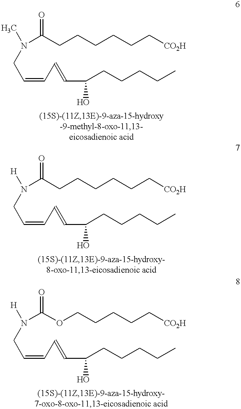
C(C=CC=CC(CCCCC)O)N(C(CCCCCC[CO2H])=O)C.C(C=CC=CC(CCCCC)O)N(C(CCCCCC[CO2H])=O)[H].C(C=CC=CC(CCCCC)O)N(C(OCCCCC[CO2H])=O)[H]
